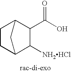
C1(C(O)=O)C2CCC(C1[NH2HCl])C2
